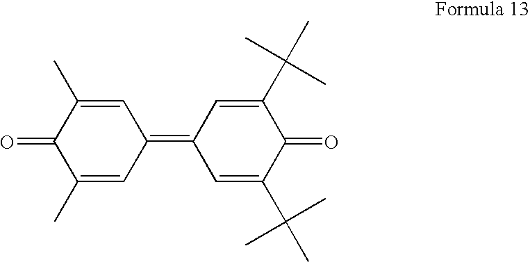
O=C1C(C)=CC(=C2C=C(C(C)(C)C)C(=O)C(C(C)(C)C)=C2)C=C1C
